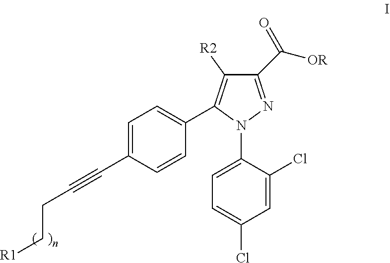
N1(C2=CC=C(Cl)C=C2Cl)N=C(C([OR])=O)C([R2])=C1C1=CC=C(C#CCC[R1])C=C1
